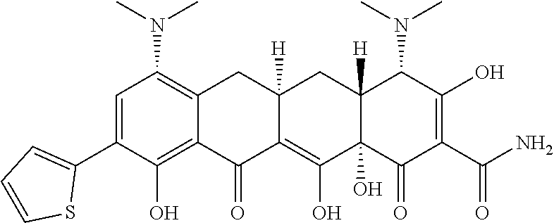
C1=C(C2=CC=CS2)C(O)=C2C(=C1N(C)C)CC1([H])C(=C(O)C3(O)C([H])(C1)C(N(C)C)C(O)=C(C(N)=O)C3=O)C2=O
